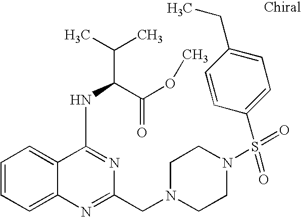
C1=CC=C2C(=C1)C(NC(C(C)C)C(OC)=O)=NC(CN1CCN(S(C3=CC=C(CC)C=C3)(=O)=O)CC1)=N2
